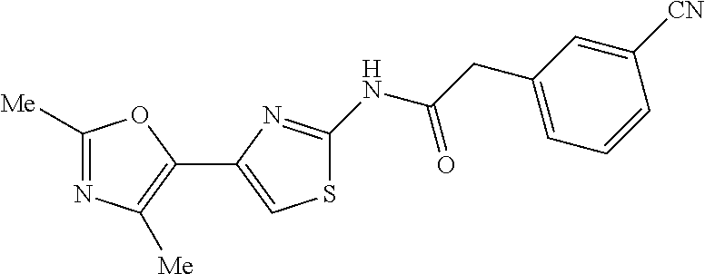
C1([Me])=NC([Me])=C(C2=CSC(NC(CC3=CC=CC([CN])=C3)=O)=N2)O1
